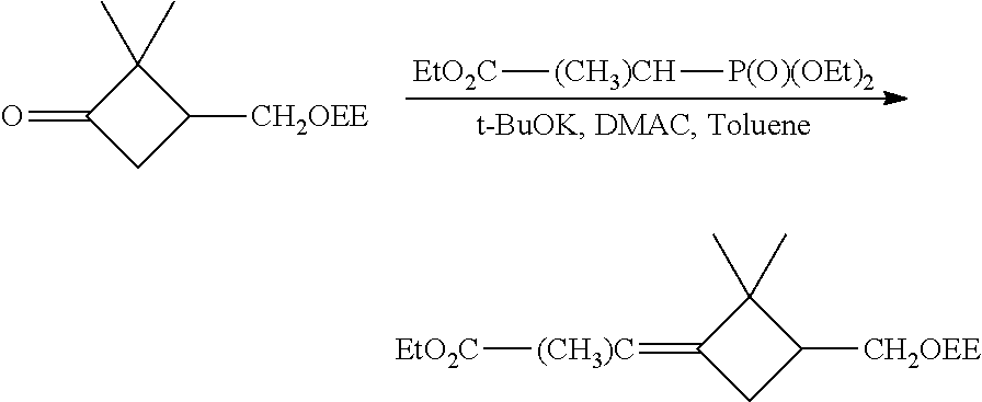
[EtO2C][(CH3)CH][P(O)(OEt)2].O=C1CC([CH2OEE])C1(C)C.C1C([CH2OEE])C(C)(C)C1=[(CH3)C][EtO2C]
